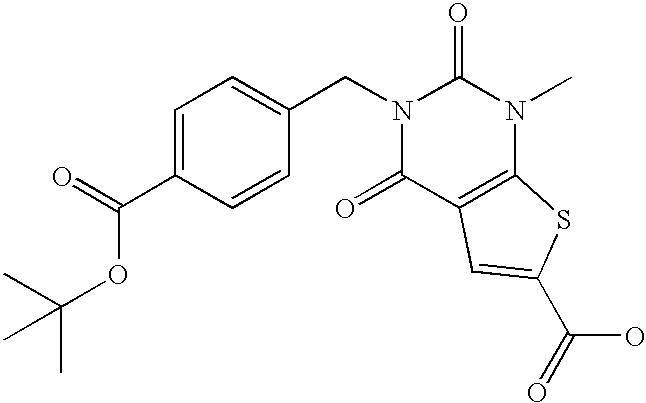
C(C1=CC=C(CN2C(=O)C3=C(N(C)C2=O)SC(C(O)=O)=C3)C=C1)(=O)OC(C)(C)C
